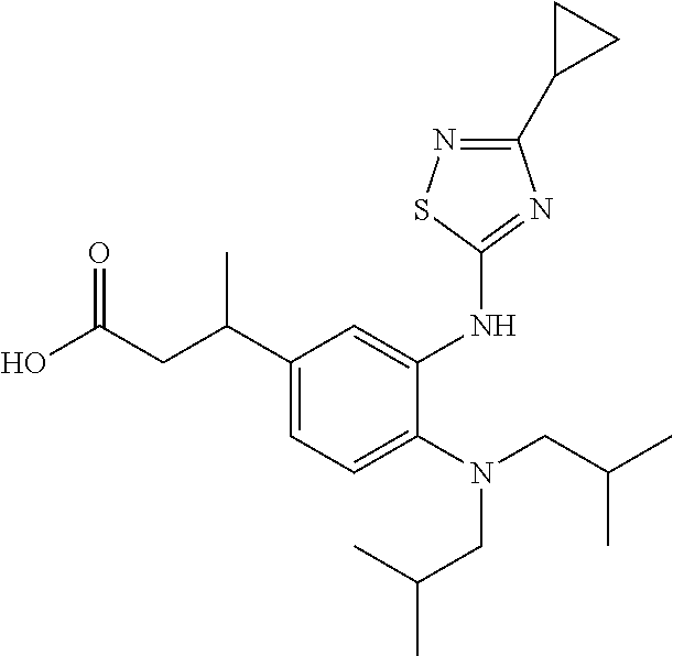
OC(CC(C1=CC=C(N(CC(C)C)CC(C)C)C(NC2=NC(C3CC3)=NS2)=C1)C)=O
